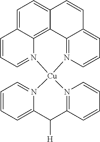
C1=C2C3=C4C(=C1)C=CC1=CC=CN(=C41)[Cu]1(N3=CC=C2)N2=CC=CC=C2C([H])C2=N1C=CC=C2
